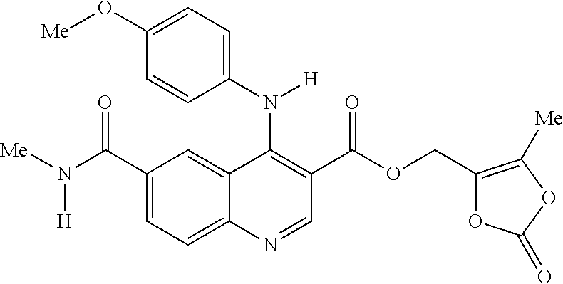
C1(C(N([Me])[H])=O)=CC=C2C(=C1)C(N(C1=CC=C(O[Me])C=C1)[H])=C(C(OCC1=C([Me])OC(=O)O1)=O)C=N2
